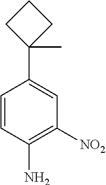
C1=CC(N)=C([NO2])C=C1C1(C)CCC1
